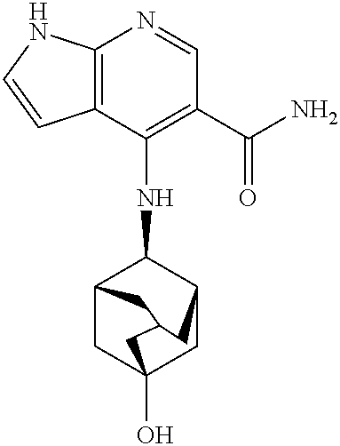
C12=C(C(NC3C4CC5(O)CC3CC(C5)C4)=C(C(N)=O)C=N1)C=CN2
